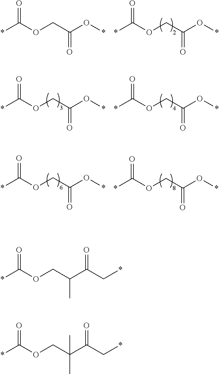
O=C(OCC(C(C*)=O)C)*.O=C(OCC(C(C*)=O)(C)C)*.O=C(OCC(O*)=O)*.O=C(OCC(O*)=O)*.O=C(OCC(O*)=O)*.O=C(OCC(O*)=O)*.O=C(OCC(O*)=O)*.O=C(OCC(O*)=O)*
